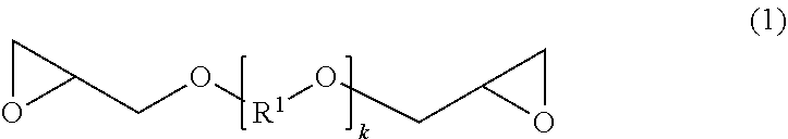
C1(CO[R1]OCC2OC2)CO1
